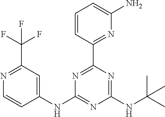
C1(NC2=NC(NC(C)(C)C)=NC(C3=NC(N)=CC=C3)=N2)=CC(C(F)(F)F)=NC=C1
